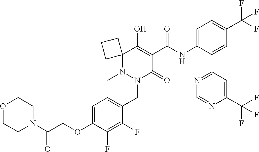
C12(N(C)N(CC3=CC=C(OCC(N4CCOCC4)=O)C(F)=C3F)C(=O)C(C(NC3=CC=C(C(F)(F)F)C=C3C3=NC=NC(C(F)(F)F)=C3)=O)=C1O)CCC2
